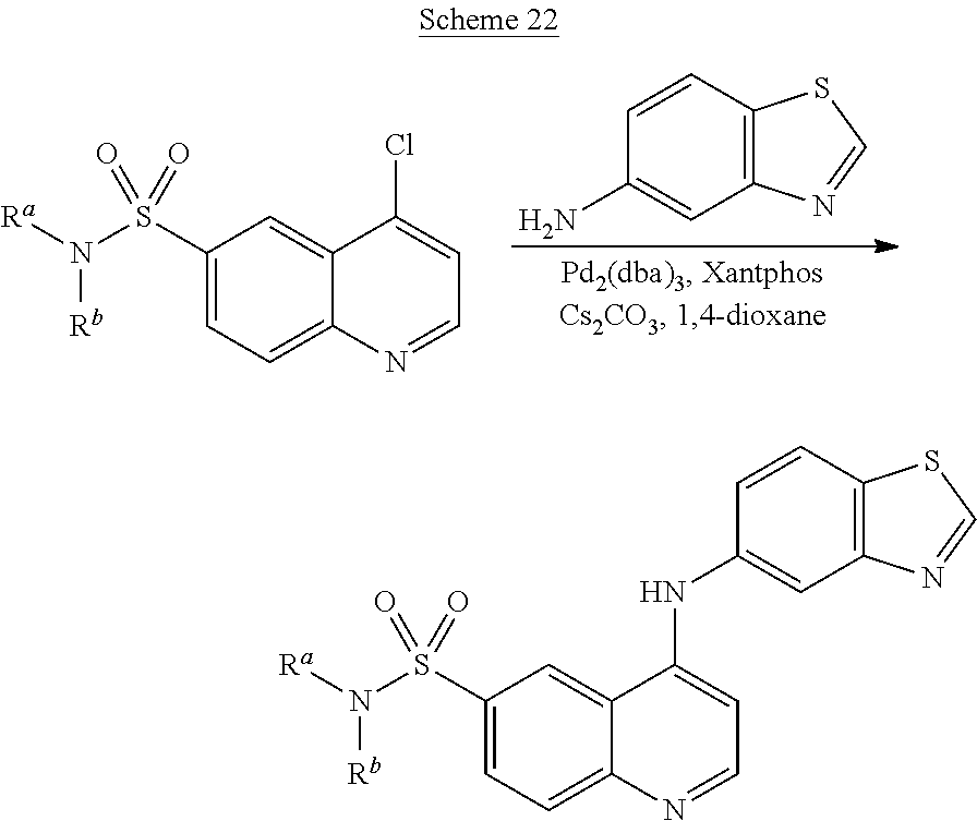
C1=CC2=C(C=C1N)N=CS2.C1(S(N([Ra])[Rb])(=O)=O)=CC=C2C(=C1)C(Cl)=CC=N2.C1(S(N([Ra])[Rb])(=O)=O)=CC=C2C(=C1)C(NC1=CC3=C(C=C1)SC=N3)=CC=N2
